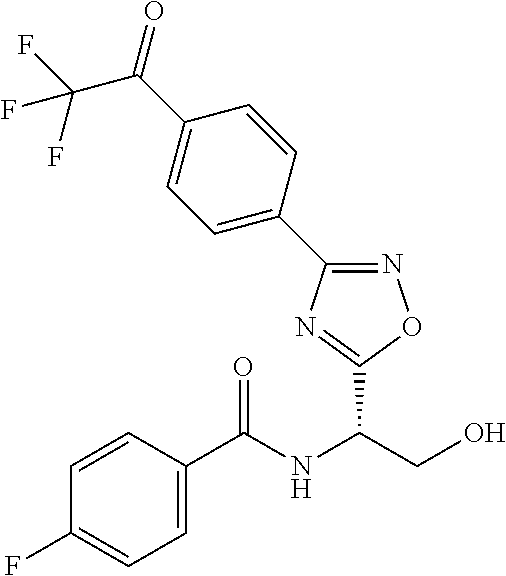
C1=CC(C(NC(CO)C2=NC(C3=CC=C(C(=O)C(F)(F)F)C=C3)=NO2)=O)=CC=C1F
